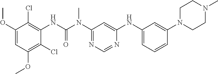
C1(OC)=CC(OC)=C(Cl)C(NC(=O)N(C2=NC=NC(NC3=CC=CC(N4CCN(C)CC4)=C3)=C2)C)=C1Cl
